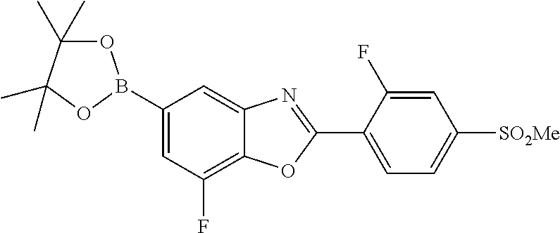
C1=C(B2OC(C)(C)C(C)(C)O2)C=C2C(=C1F)OC(C1=CC=C([SO2Me])C=C1F)=N2
